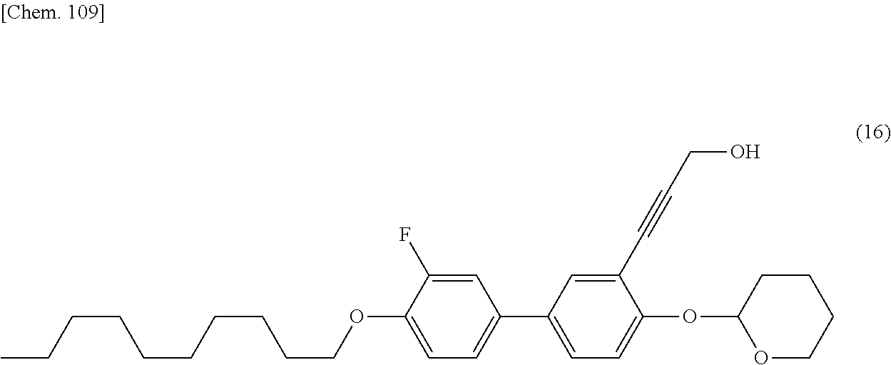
C1(OCCCCCCCCCC)=CC=C(C2=CC=C(OC3CCCCO3)C(C#CCO)=C2)C=C1F
